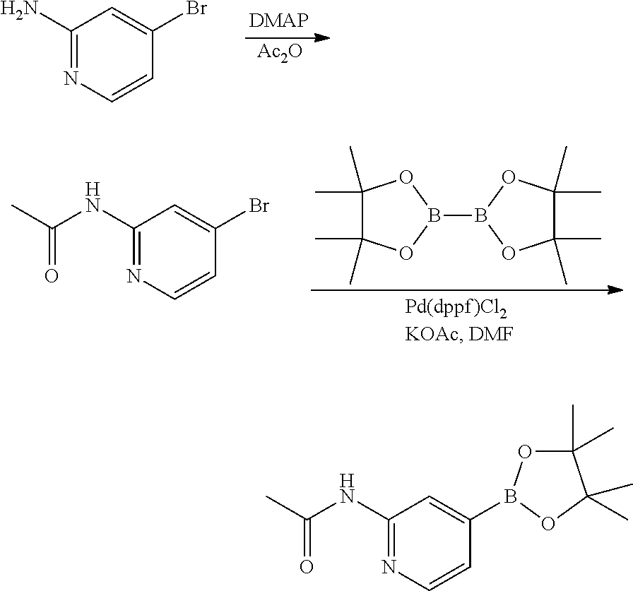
[Ac2O].C1(N)=NC=CC(Br)=C1.C1(C)(C)C(C)(C)OB(B2OC(C)(C)C(C)(C)O2)O1.C1(NC(=O)C)=NC=CC(Br)=C1.C1(NC(=O)C)=NC=CC(B2OC(C)(C)C(C)(C)O2)=C1
